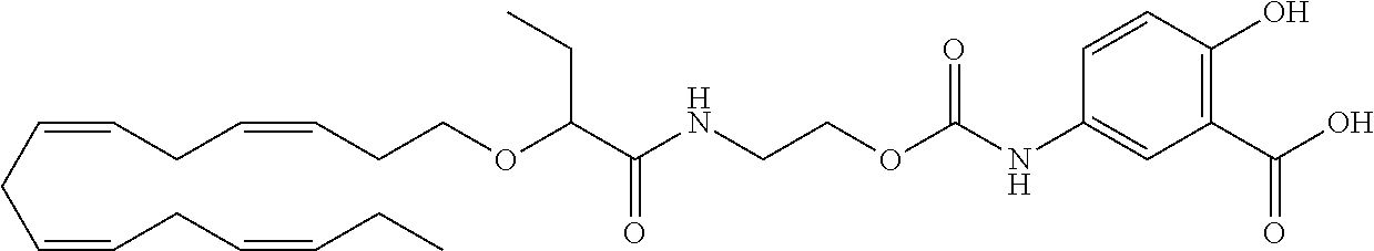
C(OC(C(NCCOC(NC1=CC(C(O)=O)=C(O)C=C1)=O)=O)CC)CC=CCC=CCC=CCC=CCC
